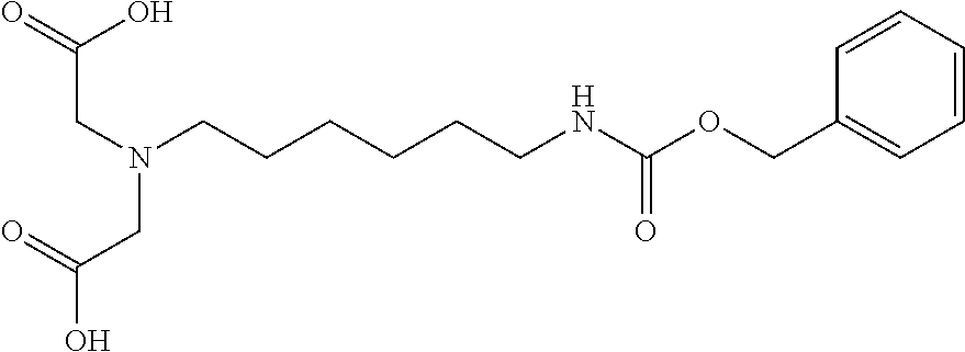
N(CCCCCCNC(OCC1=CC=CC=C1)=O)(CC(O)=O)CC(O)=O
